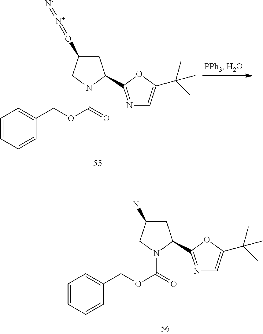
C1C(O=[N+]=[N-])CN(C(=O)OCC2=CC=CC=C2)C1C1=NC=C(C(C)(C)C)O1.C1C(N)CN(C(=O)OCC2=CC=CC=C2)C1C1=NC=C(C(C)(C)C)O1
